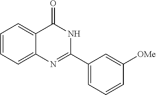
C1=CC=C2C(=C1)C(=O)NC(C1=CC=CC([OMe])=C1)=N2
